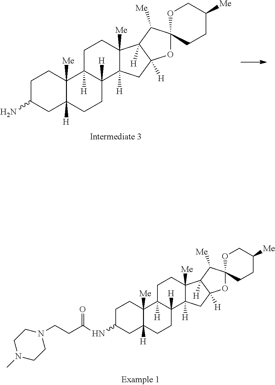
C1C(NC(CCN2CCN(C)CC2)=O)CC2([H])C([Me])(C1)C1([H])C([H])(CC2)C2([H])C([Me])(CC1)C1([H])C([H])(C2)OC2(C1[Me])CCC([Me])CO2.C1C(N)CC2([H])C([Me])(C1)C1([H])C([H])(CC2)C2([H])C([Me])(CC1)C1([H])C([H])(C2)OC2(C1[Me])CCC([Me])CO2
